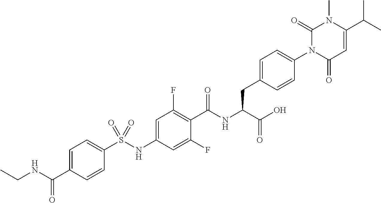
C1(C(C)C)=CC(=O)N(C2=CC=C(CC(C(=O)O)NC(=O)C3=C(F)C=C(NS(C4=CC=C(C(NCC)=O)C=C4)(=O)=O)C=C3F)C=C2)C(=O)N1C
